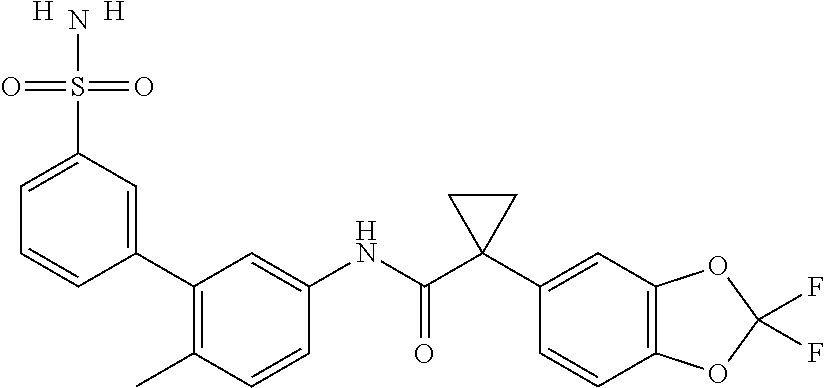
C1=CC(C)=C(C2=CC(S(=O)(=O)N)=CC=C2)C=C1NC(C1(C2=CC3=C(C=C2)OC(F)(F)O3)CC1)=O.[H].[H]
